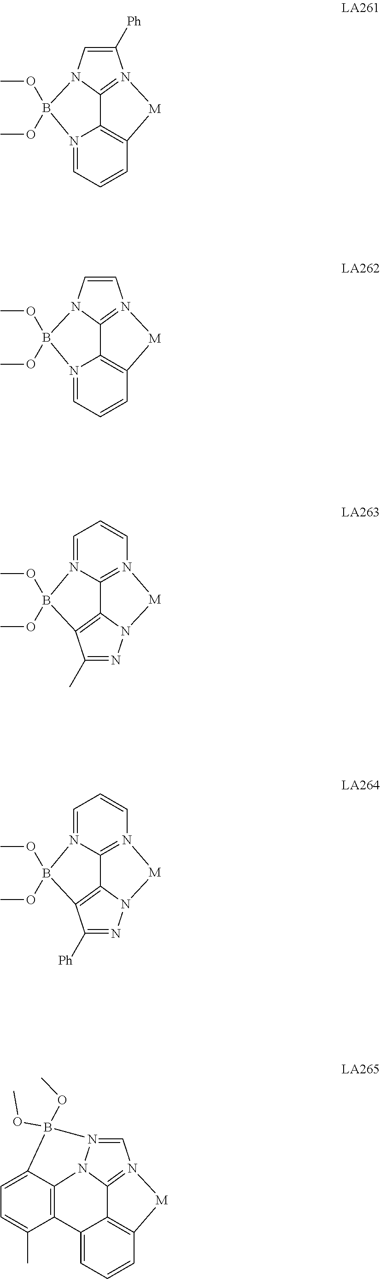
N12=CC=CC3=C1C1=N(C([Ph])=CN1B2(OC)OC)[M]3.N12=CC=CC3=C1C1=N(C=CN1B2(OC)OC)[M]3.N12=CC=CN3=C1C1=C(C(C)=NN1[M]3)B2(OC)OC.N12=CC=CN3=C1C1=C(C([Ph])=NN1[M]3)B2(OC)OC.C12=CC=CC3=C1C1=N(C=N4N1C1=C2C(C)=CC=C1B4(OC)OC)[M]3
